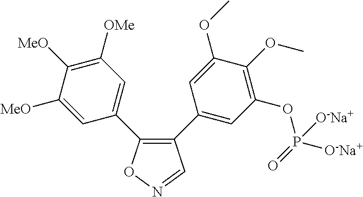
C1(C2=CC(OP([O-Na+])(=O)[O-Na+])=C(OC)C(OC)=C2)=C(C2=CC([OMe])=C([MeO])C([MeO])=C2)ON=C1
